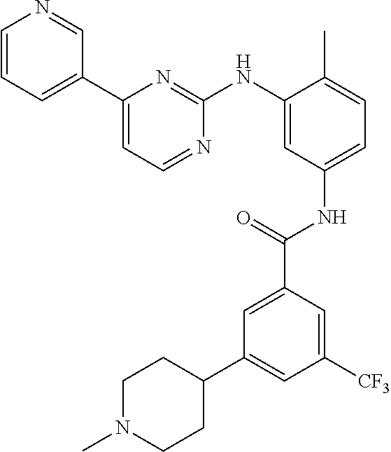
C1=CC=C(C2=CC=NC(NC3=CC(NC(C4=CC(C5CCN(C)CC5)=CC([CF3])=C4)=O)=CC=C3C)=N2)C=N1
